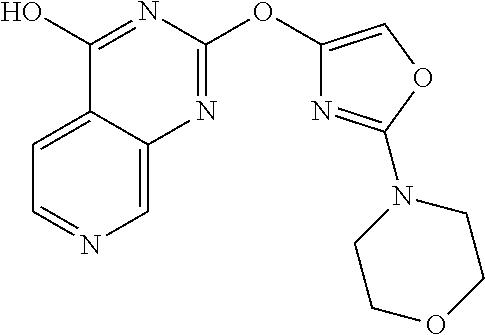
C1=C2C(=CN=C1)N=C(OC1=COC(N3CCOCC3)=N1)N=C2O
